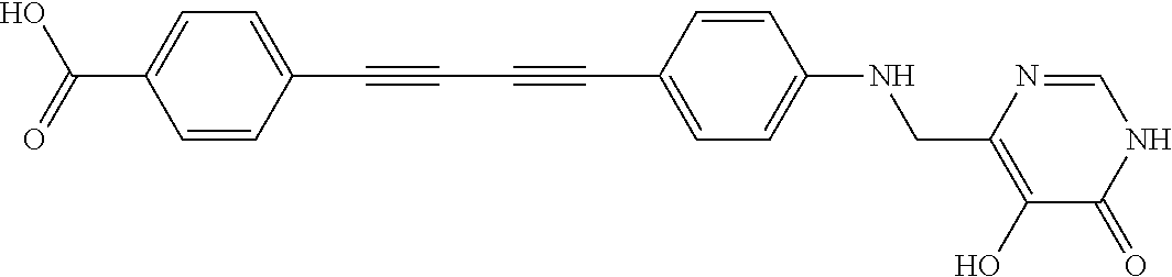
C1=C(C(=O)O)C=CC(C#CC#CC2=CC=C(NCC3=C(O)C(=O)NC=N3)C=C2)=C1
